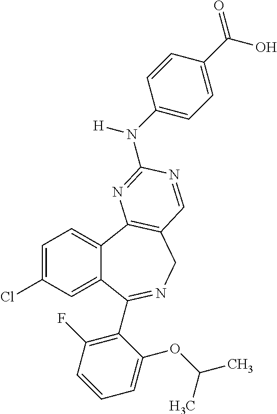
C12=CC(Cl)=CC=C1C1=C(CN=C2C2=C(F)C=CC=C2OC(C)C)C=NC(N(C2=CC=C(C(=O)O)C=C2)[H])=N1
